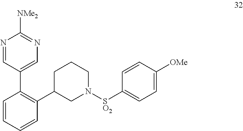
N1=CC(C2=C(C3CN([SO2]C4=CC=C([OMe])C=C4)CCC3)C=CC=C2)=CN=C1[NMe2]
